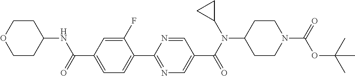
C1(C(=O)NC2CCOCC2)=CC=C(C2=NC=C(C(N(C3CC3)C3CCN(C(=O)OC(C)(C)C)CC3)=O)C=N2)C(F)=C1
